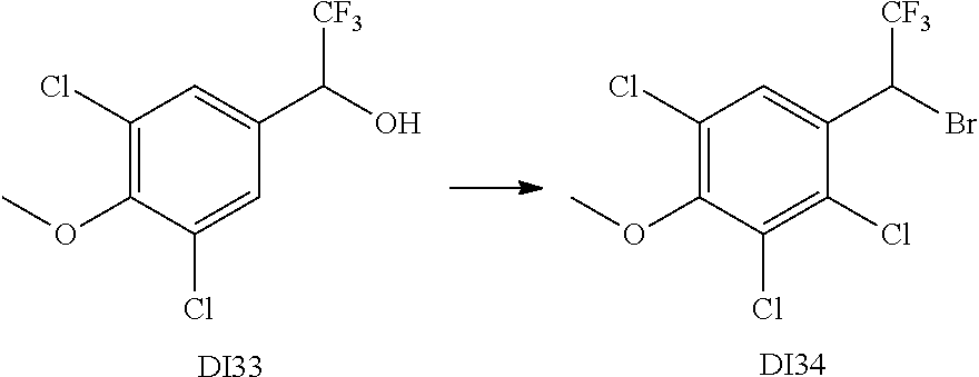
C1(Cl)=C(OC)C(Cl)=CC(C(O)[CF3])=C1.[DI33].C1(Cl)=C(OC)C(Cl)=C(Cl)C(C(Br)[CF3])=C1.[DI34]
